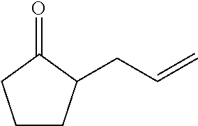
C1CC(CC=C)C(=O)C1
